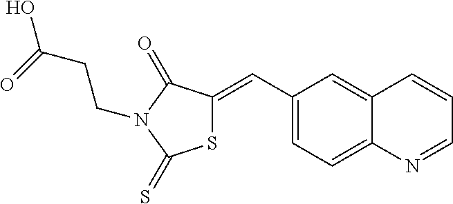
C1(C=C2SC(=S)N(CCC(=O)O)C2=O)=CC=C2C(=C1)C=CC=N2
